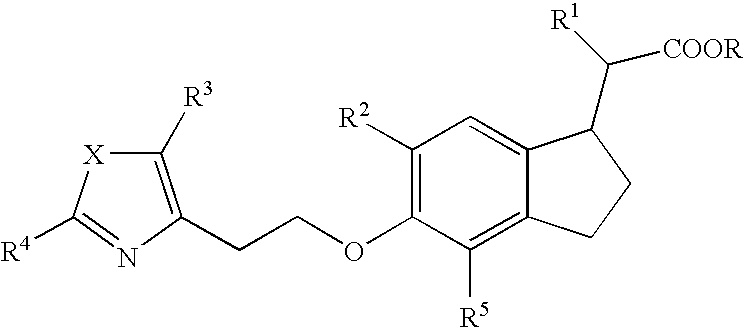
C1([R2])=C(OCCC2=C([R3])[X]C([R4])=N2)C([R5])=C2C(=C1)C(C([R1])[COOR])CC2
